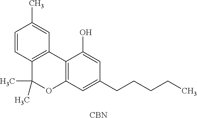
C1=CC2=C(C=C1C)C1=C(C=C(CCCCC)C=C1O)OC2(C)C.[CBN]
